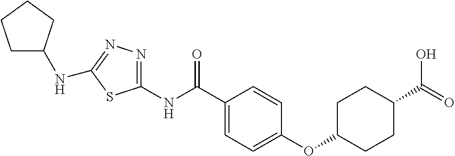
C1C(NC2=NN=C(NC(=O)C3=CC=C(OC4CCC(C(O)=O)CC4)C=C3)S2)CCC1
